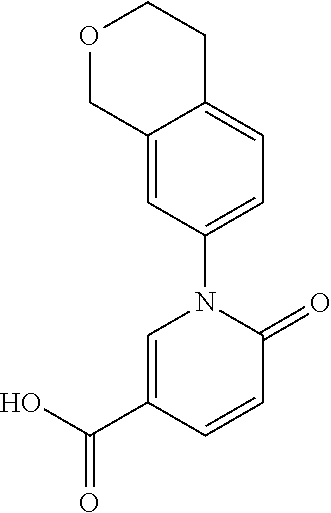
C1=C(C(O)=O)C=CC(=O)N1C1=CC=C2C(=C1)COCC2
